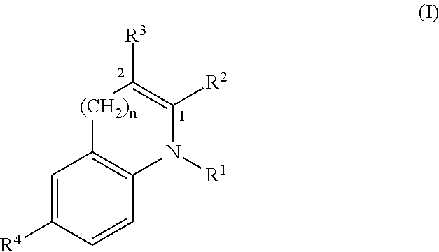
C1=C([R4])C=CC2=C1[(CH2)n]C([R3])=C([R2])N2[R1]
